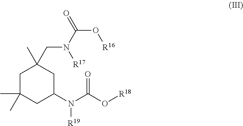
C1C(C)(C)CC(N(C(O[R18])=O)[R19])CC1(CN(C(=O)O[R16])[R17])C
